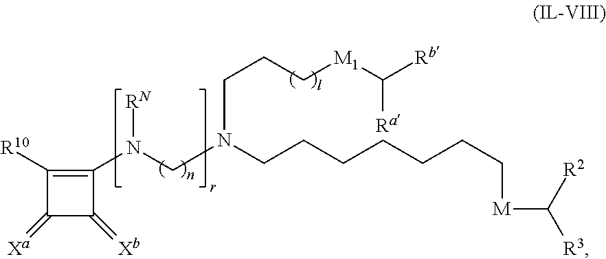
C(CCCCCCN(CN(C1=C([R10])C(=[Xa])C1=[Xb])[RN])CCC[M1]C([Rb])[Ra])[M]C([R3])[R2]
